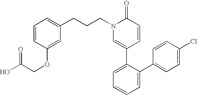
C(CN1C=C(C2=CC=CC=C2C2=CC=C(Cl)C=C2)C=CC1=O)CC1=CC=CC(OCC(O)=O)=C1
